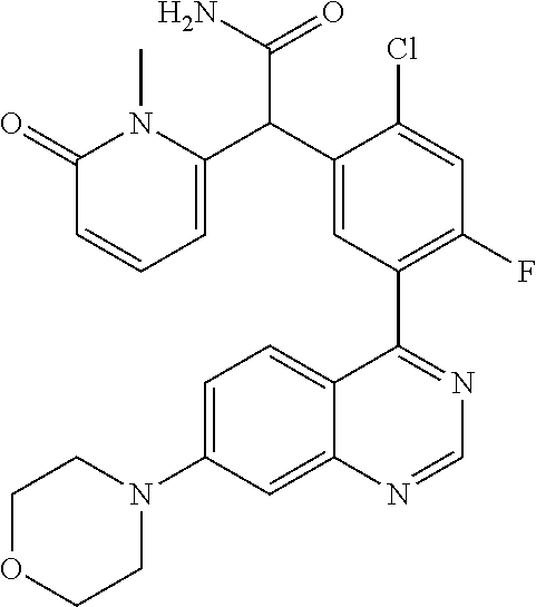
C12=CC(N3CCOCC3)=CC=C1C(C1=C(F)C=C(Cl)C(C(C3=CC=CC(=O)N3C)C(N)=O)=C1)=NC=N2
